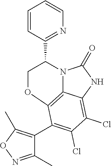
C1=CC(C2COC3=C4C(=C(Cl)C(Cl)=C3C3=C(C)ON=C3C)NC(=O)N24)=NC=C1
